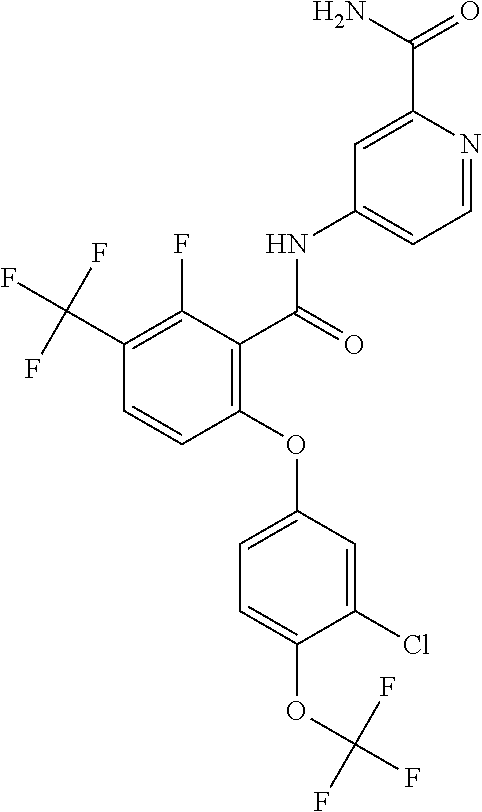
C1(OC2=CC=C(OC(F)(F)F)C(Cl)=C2)=C(C(NC2=CC=NC(C(N)=O)=C2)=O)C(F)=C(C(F)(F)F)C=C1
